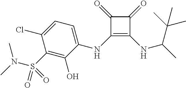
C1(NC2=CC=C(Cl)C(S(N(C)C)(=O)=O)=C2O)=C(NC(C)C(C)(C)C)C(=O)C1=O
